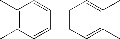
C1(C)=C(C)C=CC(C2=CC=C(C)C(C)=C2)=C1
